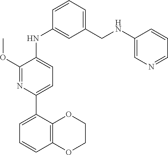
N(CC1=CC=CC(NC2=CC=C(C3=CC=CC4=C3OCCO4)N=C2OC)=C1)C1=CN=CC=C1
